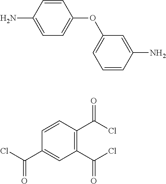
C1=CC(N)=CC=C1OC1=CC=CC(N)=C1.C1(C(Cl)=O)=C(C(Cl)=O)C=CC(C(Cl)=O)=C1
